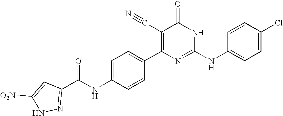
C1=CC(C2=C(C#N)C(=O)NC(NC3=CC=C(Cl)C=C3)=N2)=CC=C1NC(=O)C1=NNC([O2N])=C1
